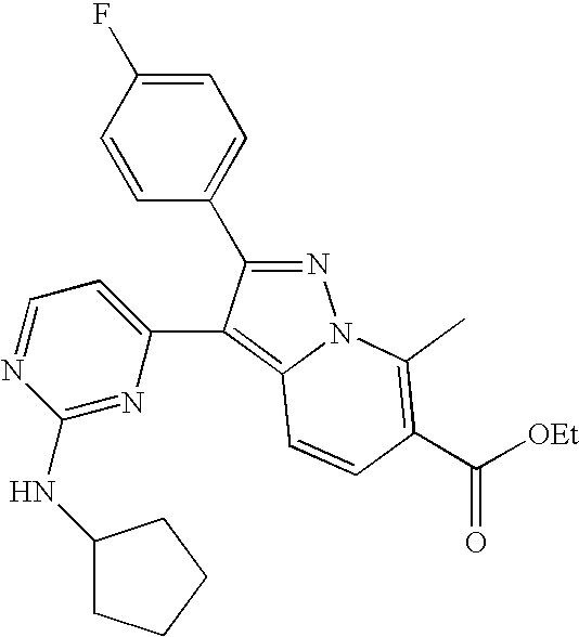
N1=C(C2=CC=C(F)C=C2)C(C2=CC=NC(NC3CCCC3)=N2)=C2N1C(C)=C(C([OEt])=O)C=C2
